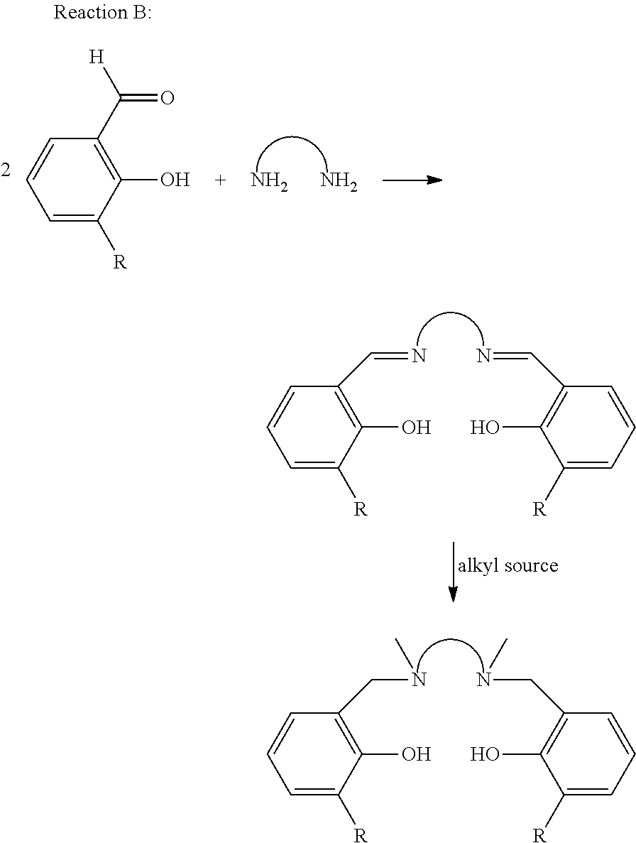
C1=C([R])C(O)=C(CNC)C=C1.N(CC1=C(O)C([R])=CC=C1)C.C1=C([R])C(O)=C(C=N)C=C1.N=CC1=C(O)C([R])=CC=C1.N.N.C1=C([R])C(O)=C(C([H])=O)C=C1
